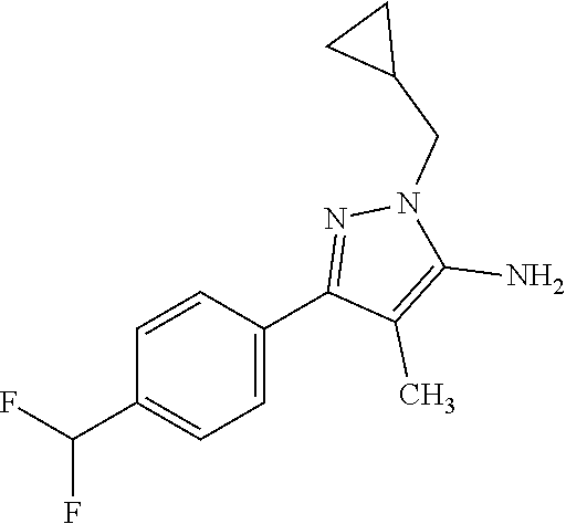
C1=CC(C2=NN(CC3CC3)C(N)=C2C)=CC=C1C(F)F
